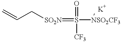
C=CC[SO2N]=S(=O)([CF3])[NSO2CF3]
